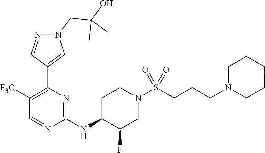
C1(NC2C(F)CN(S(CCCN3CCCCC3)(=O)=O)CC2)=NC(C2=CN(CC(O)(C)C)N=C2)=C([F3C])C=N1
